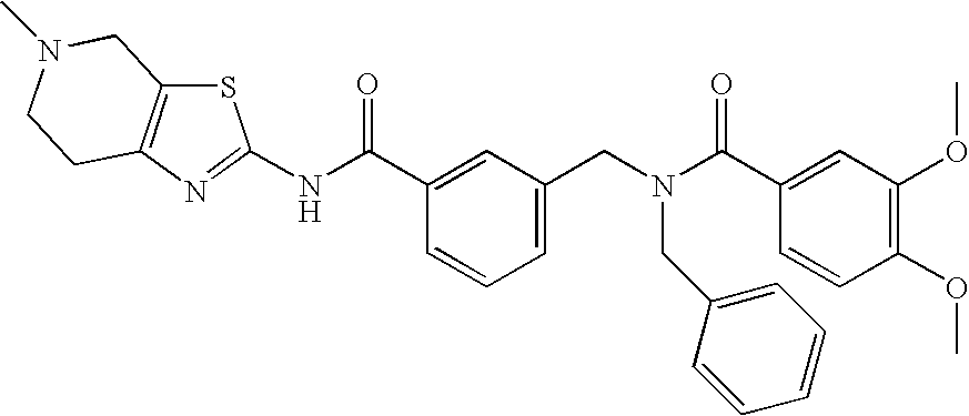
C1(OC)=C(OC)C=C(C(N(CC2=CC=CC(C(NC3=NC4=C(S3)CN(C)CC4)=O)=C2)CC2=CC=CC=C2)=O)C=C1
